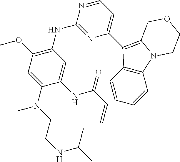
C1(N(CCNC(C)C)C)=CC(OC)=C(NC2=NC(C3=C4N(C5=C3C=CC=C5)CCOC4)=CC=N2)C=C1NC(C=C)=O
